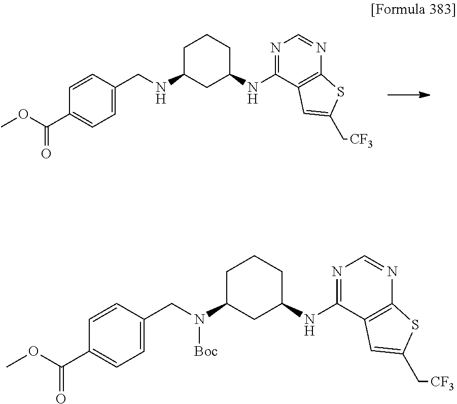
C1C(NCC2=CC=C(C(OC)=O)C=C2)CC(NC2=NC=NC3=C2C=C(C[CF3])S3)CC1.C1C(N(CC2=CC=C(C(OC)=O)C=C2)[Boc])CC(NC2=NC=NC3=C2C=C(C[CF3])S3)CC1
